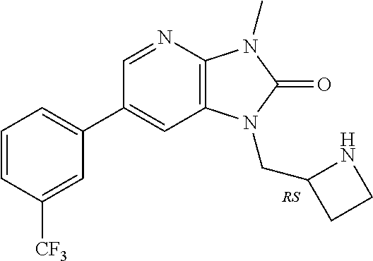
C1(C2=CC=CC([CF3])=C2)=CC2=C(N=C1)N(C)C(=O)N2CC1CCN1
